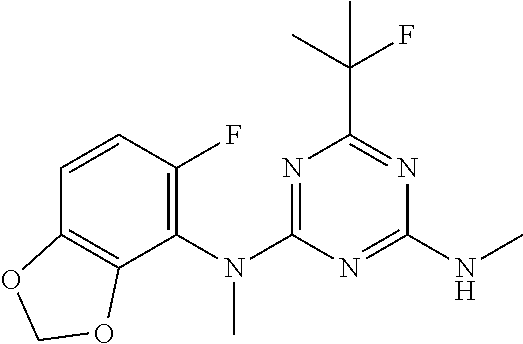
C1=CC(F)=C(N(C2=NC(C(C)(F)C)=NC(NC)=N2)C)C2=C1OCO2
